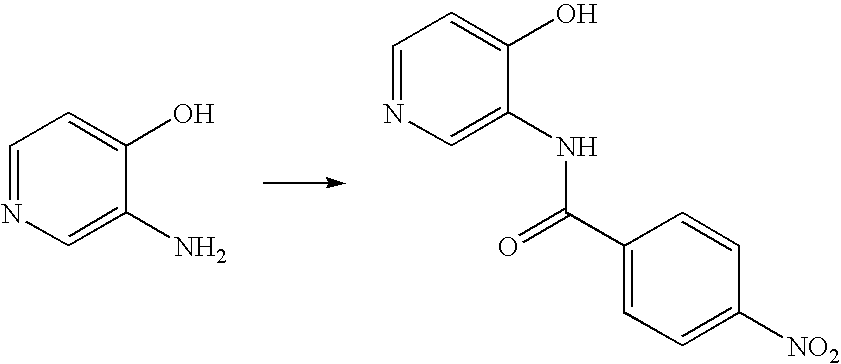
C1=NC=C(N)C(O)=C1.C1=NC=C(NC(C2=CC=C([NO2])C=C2)=O)C(O)=C1
